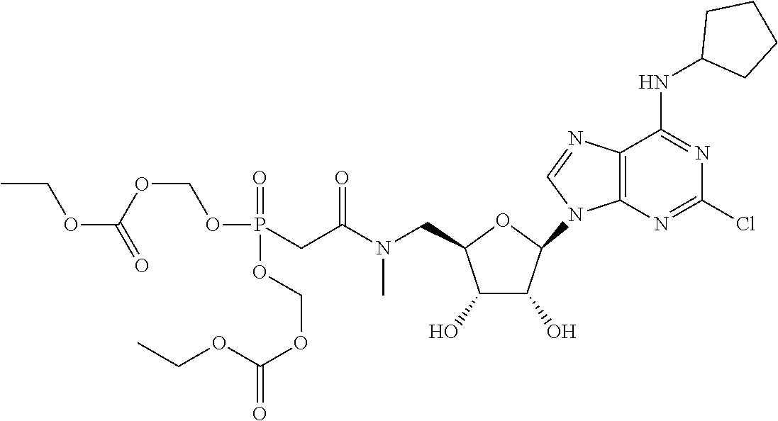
O1C(CN(C(CP(=O)(OCOC(=O)OCC)OCOC(=O)OCC)=O)C)C(O)C(O)C1N1C=NC2=C1N=C(Cl)N=C2NC1CCCC1
